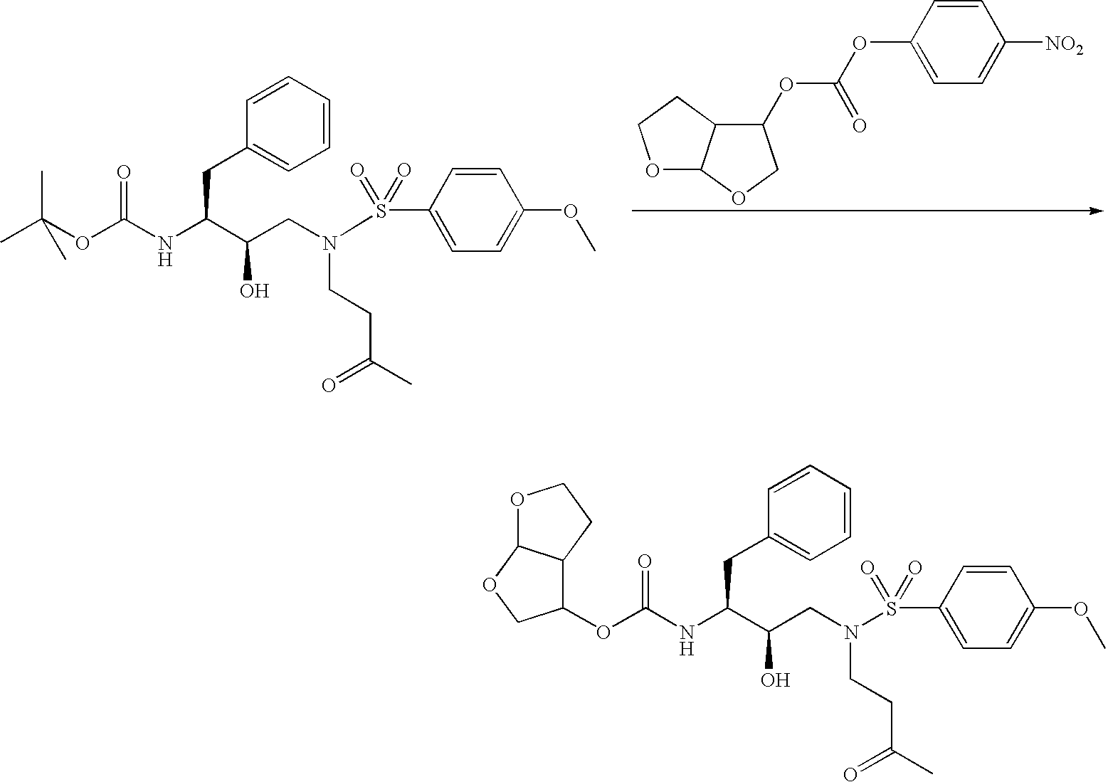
CC(OC(NC(C(CN(S(C1=CC=C(OC)C=C1)(=O)=O)CCC(=O)C)O)CC1=CC=CC=C1)=O)(C)C.C1(OC(=O)OC2=CC=C([NO2])C=C2)C2C(OC1)OCC2.C1(OC(NC(C(CN(S(C2=CC=C(OC)C=C2)(=O)=O)CCC(=O)C)O)CC2=CC=CC=C2)=O)C2C(OC1)OCC2
